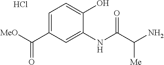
C1=C(C([MeO])=O)C=C(NC(C(N)[Me])=O)C(O)=C1.Cl
